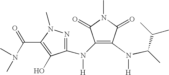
CN1C(=O)C(N(C2=NN(C)C(C(N(C)C)=O)=C2O)[H])=C(N([H])C(C)C(C)C)C1=O
